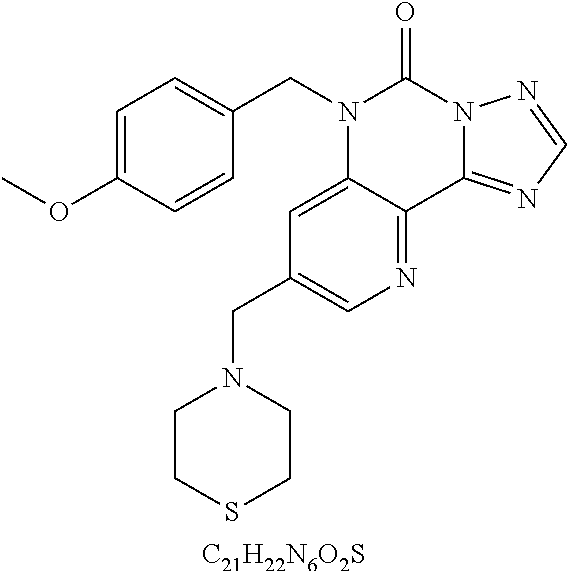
[C21H22N6O2S].C1=C(OC)C=CC(CN2C3=CC(CN4CCSCC4)=CN=C3C3=NC=NN3C2=O)=C1
